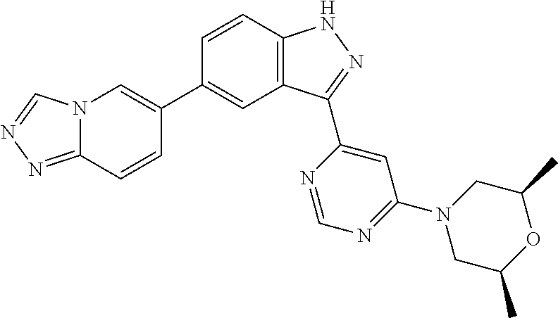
C1=CC2=C(C=C1C1=CN3C(=NN=C3)C=C1)C(C1=CC(N3CC(C)OC(C)C3)=NC=N1)=NN2
